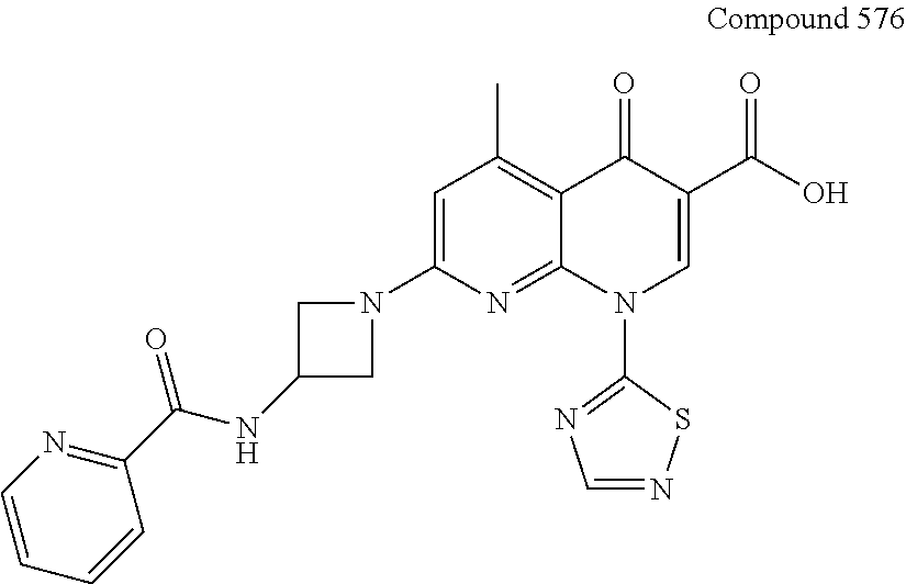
C1=C(N2CC(NC(C3=NC=CC=C3)=O)C2)N=C2C(=C1C)C(=O)C(C(O)=O)=CN2C1=NC=NS1
